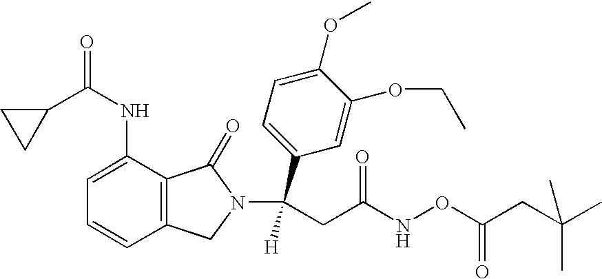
C1(C(NC2=CC=CC3=C2C(=O)N(C(CC(NOC(CC(C)(C)C)=O)=O)(C2=CC=C(OC)C(OCC)=C2)[H])C3)=O)CC1
